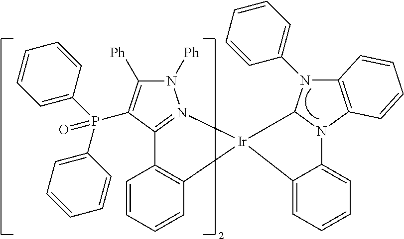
C1=CC=CC2=C1C1=N(N([Ph])C([Ph])=C1P(=O)(C1=CC=CC=C1)C1=CC=CC=C1)[Ir]21C2=CC=CC=C2N2C3=C(N(C4=CC=CC=C4)C12)C=CC=C3
